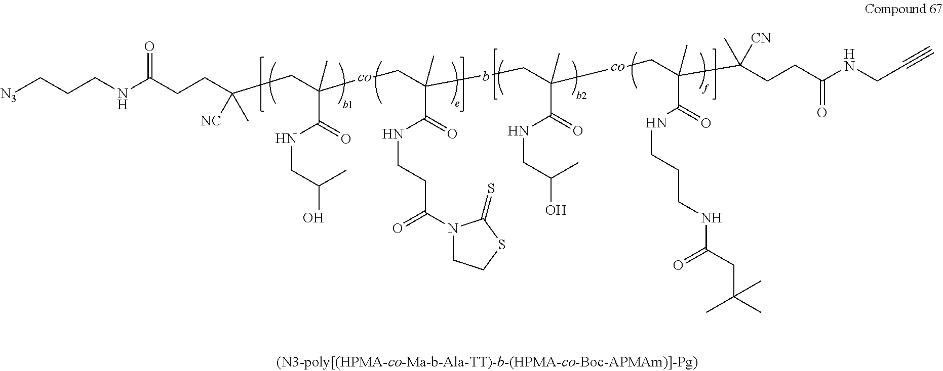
[N3]CCCNC(CCC([NC])(C)CC(C)(C(NCC(O)C)=O)[co]CC(C)(C(NCCC(N1CCSC1=S)=O)=O)bCC(C)(C(NCC(O)C)=O)[co]CC(C)(C(NCCCNC(CC(C)(C)C)=O)=O)C(CCC(NCC#C)=O)(C)[CN])=O
